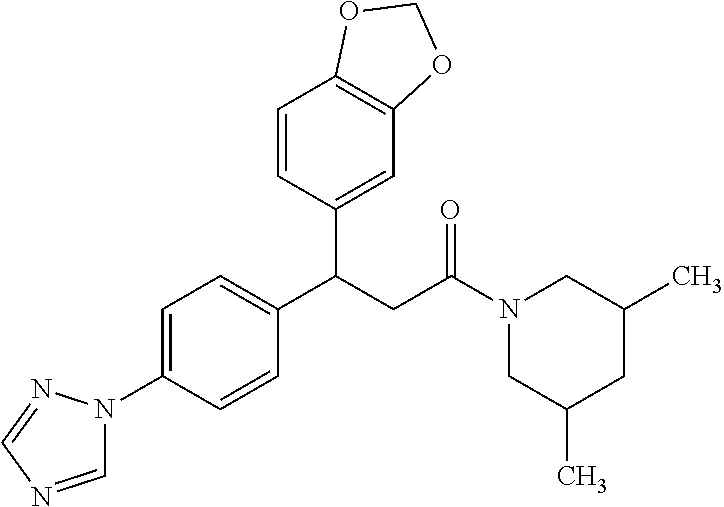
C1=NC=NN1C1=CC=C(C(CC(N2CC(C)CC(C)C2)=O)C2=CC3=C(C=C2)OCO3)C=C1
